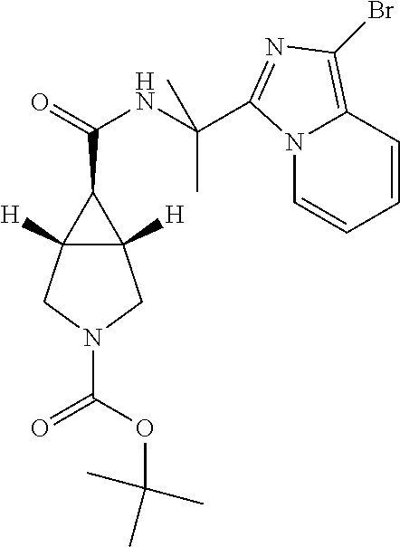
N12C=CC=CC1=C(Br)N=C2C(NC(=O)C1C2([H])C1([H])CN(C(OC(C)(C)C)=O)C2)(C)C
